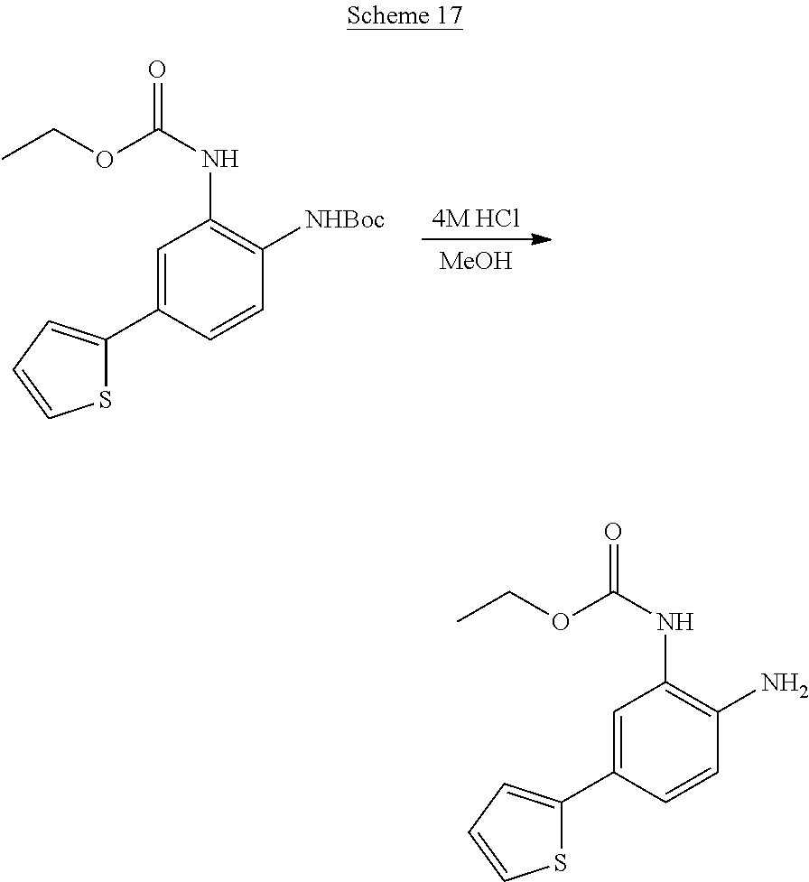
[4M HCl].[MeOH].C1=C(C2=CC=CS2)C=CC([NHBoc])=C1NC(=O)OCC.C1=C(C2=CC=CS2)C=CC(N)=C1NC(=O)OCC
